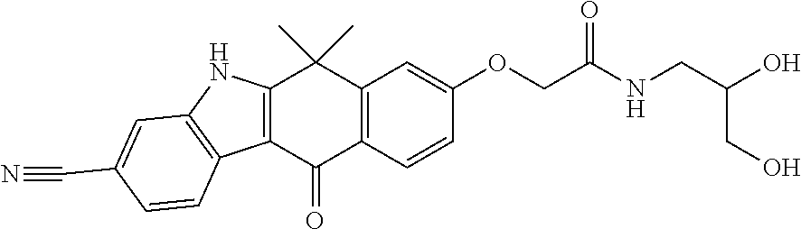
C12=C(C=CC(OCC(NCC(O)CO)=O)=C1)C(=O)C1=C(C2(C)C)NC2=C1C=CC(C#N)=C2
